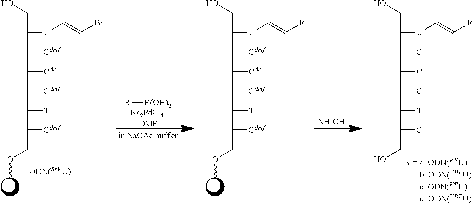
OCC([U]C=CBr)C([Gdmf])C([CAc])C([Gdmf])C([T])C([Gdmf])COC.[ODN(BrVU)].[R][B(OH)2].[DMF].OCC([U]C=C[R])C([Gdmf])C([CAc])C([Gdmf])C([T])C([Gdmf])COC.[NH4OH].OCC([U]C=C[R])C([G])C(C)C([G])C([T])C([G])CO
